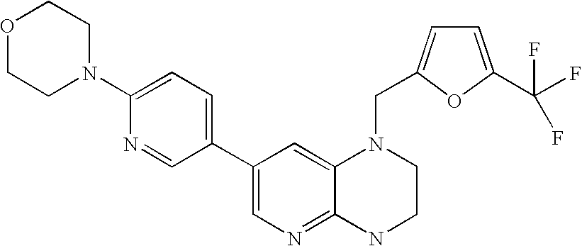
C1(C2=CC=C(N3CCOCC3)N=C2)=CN=C2C(=C1)N(CC1=CC=C(C(F)(F)F)O1)CCN2
